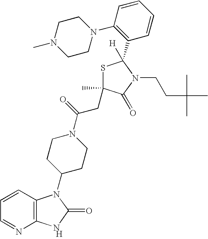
[H].C12=C(C=CC=N1)N(C1CCN(C(=O)CC3(C)SC(C4=C(N5CCN(C)CC5)C=CC=C4)([H])N(CCC(C)(C)C)C3=O)CC1)C(=O)N2
